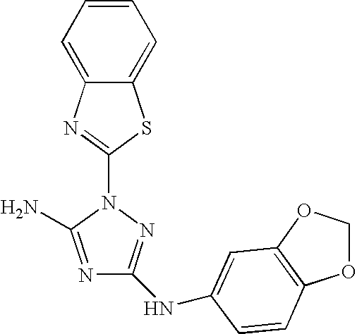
N1=C(N)N(C2=NC3=CC=CC=C3S2)N=C1NC1=CC2=C(OCO2)C=C1
